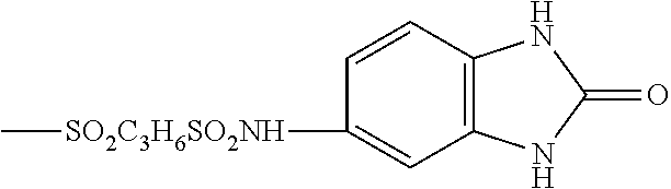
C12=C(C=CC([SO2C3H6SO2NH]C)=C1)NC(=O)N2
